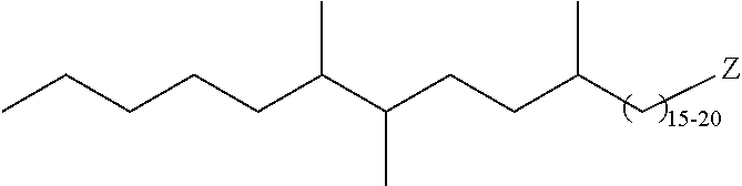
C(CCC(C(CCC(C[Z])C)C)C)CC
